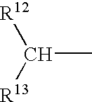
[R12]C([R13])C
